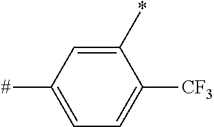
C1(*)=CC([#])=CC=C1[CF3]
